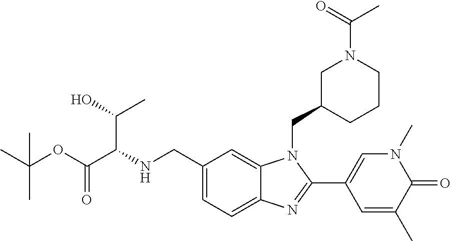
N(CC1=CC=C2C(=C1)N(CC1CCCN(C(C)=O)C1)C(C1=CN(C)C(=O)C(C)=C1)=N2)C(C(OC(C)(C)C)=O)C(O)C
